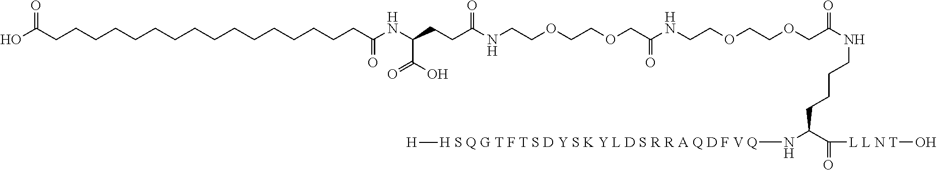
OC(CCCCCCCCCCCCCCCCC(=O)NC(C(=O)O)CCC(NCCOCCOCC(=O)NCCOCCOCC(NCCCCC(N[H S Q G T F T S D Y S K Y L D S R R A Q D F V Q][H])C(=O)[L L N T]O)=O)=O)=O
